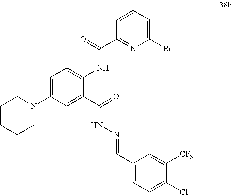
C1=C(N2CCCCC2)C=C(C(=O)NN=CC2=CC=C(Cl)C([CF3])=C2)C(NC(C2=NC(Br)=CC=C2)=O)=C1
